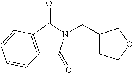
C1(CN2C(=O)C3=C(C2=O)C=CC=C3)CCOC1
